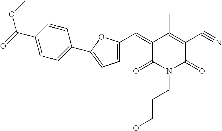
C1(C(=O)OC)=CC=C(C2=CC=C(C=C3C(=O)N(CCCO)C(=O)C(C#N)=C3C)O2)C=C1
